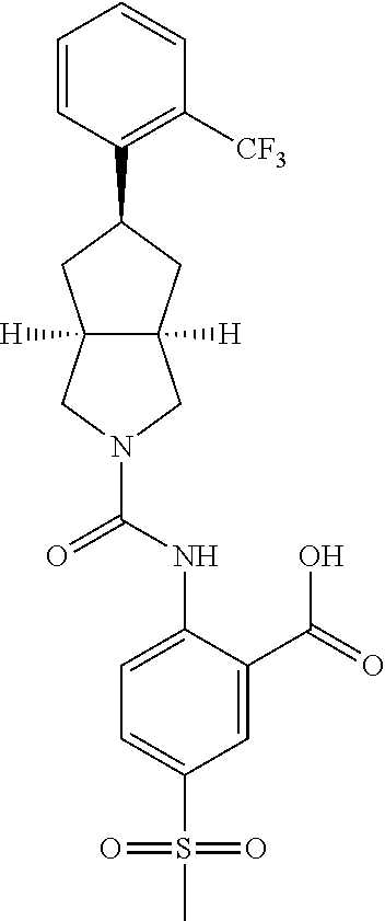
C1=CC(C2CC3([H])C([H])(C2)CN(C(=O)NC2=CC=C(S(C)(=O)=O)C=C2C(=O)O)C3)=C([CF3])C=C1
